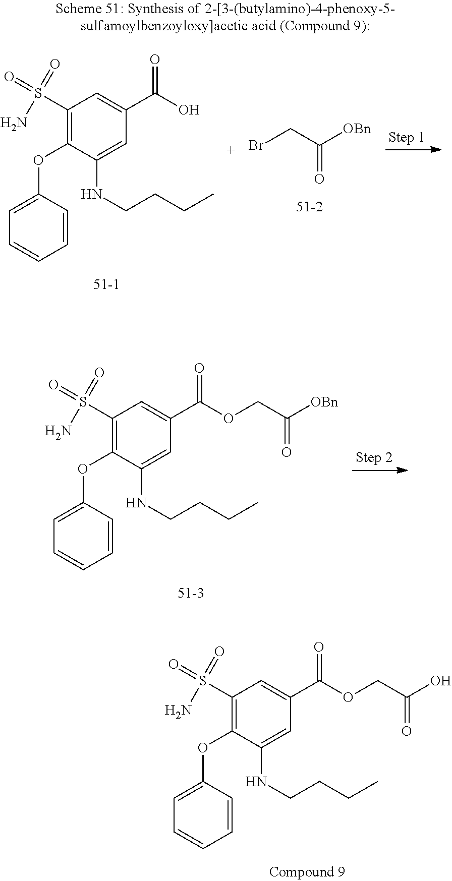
C1(S(N)(=O)=O)=C(OC2=CC=CC=C2)C(NCCCC)=CC(C(OCC([OBn])=O)=O)=C1.C1(S(N)(=O)=O)=C(OC2=CC=CC=C2)C(NCCCC)=CC(C(OCC(O)=O)=O)=C1.C1(S(N)(=O)=O)=C(OC2=CC=CC=C2)C(NCCCC)=CC(C(O)=O)=C1.BrCC([OBn])=O
